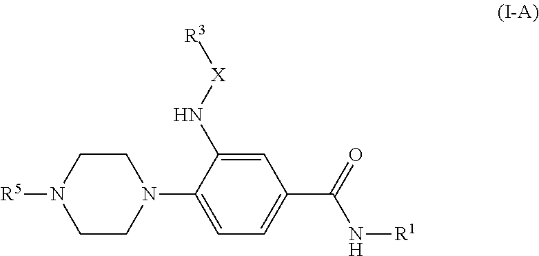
C1CN([R5])CCN1C1=CC=C(C(=O)N[R1])C=C1N[X][R3]
